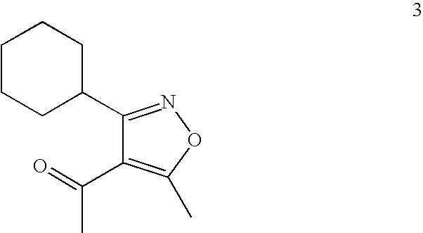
C1(C(C)=O)=C(C)ON=C1C1CCCCC1
